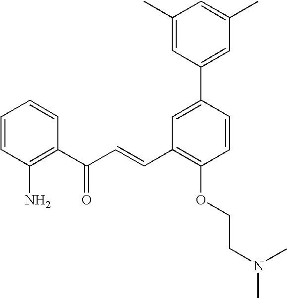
C1=CC(N)=C(C(C=CC2=C(OCCN(C)C)C=CC(C3=CC(C)=CC(C)=C3)=C2)=O)C=C1
